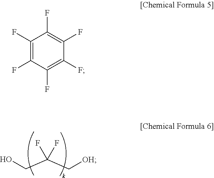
OCC(C[OH])(F)F.C1(F)=C(F)C(F)=C(F)C(F)=C1F
